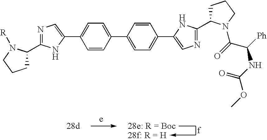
C1C(C2=NC=C(C3=CC=C(C4=CC=C(C5=CN=C(C6CCCN6C(=O)C(NC(OC)=O)[Ph])N5)C=C4)C=C3)N2)N([R])CC1
